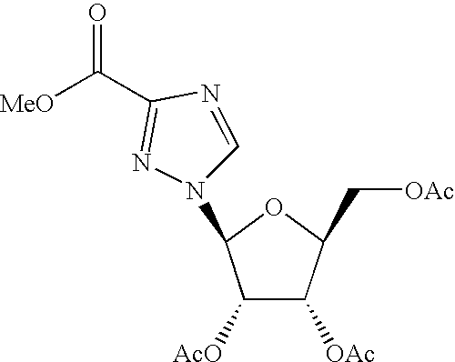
C1([AcO])C([OAc])C(C[OAc])OC1N1C=NC(C([MeO])=O)=N1
